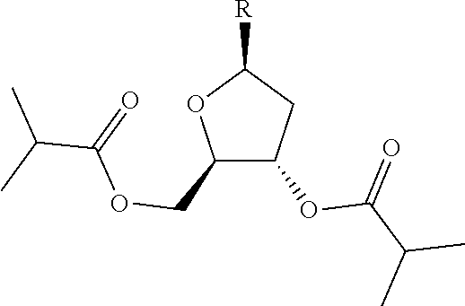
C1(COC(=O)C(C)C)C(OC(=O)C(C)C)CC([R])O1
